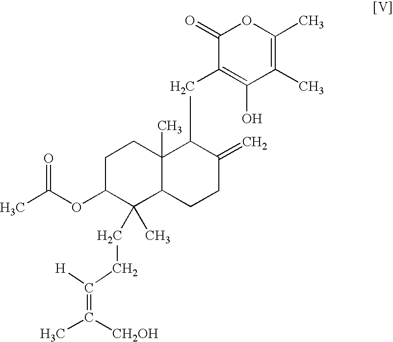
C1(=O)C(CC2C3(C)C(CCC2=C)C(CCC([H])=C(C)[CH2OH])(C)C(OC(C)=O)CC3)=C(O)C(C)=C(C)O1
